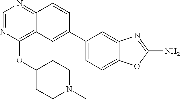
C1=NC(OC2CCN(C)CC2)=C2C(=N1)C=CC(C1=CC=C3C(=C1)N=C(N)O3)=C2
